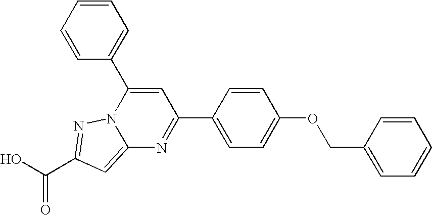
O=C(O)C1=NN2C(=C1)N=C(C1=CC=C(OCC3=CC=CC=C3)C=C1)C=C2C1=CC=CC=C1
